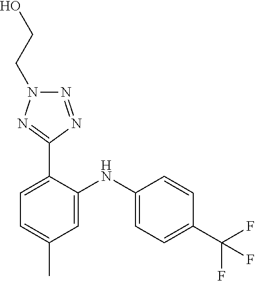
C1=CC(C(F)(F)F)=CC=C1NC1=CC(C)=CC=C1C1=NN(CCO)N=N1
